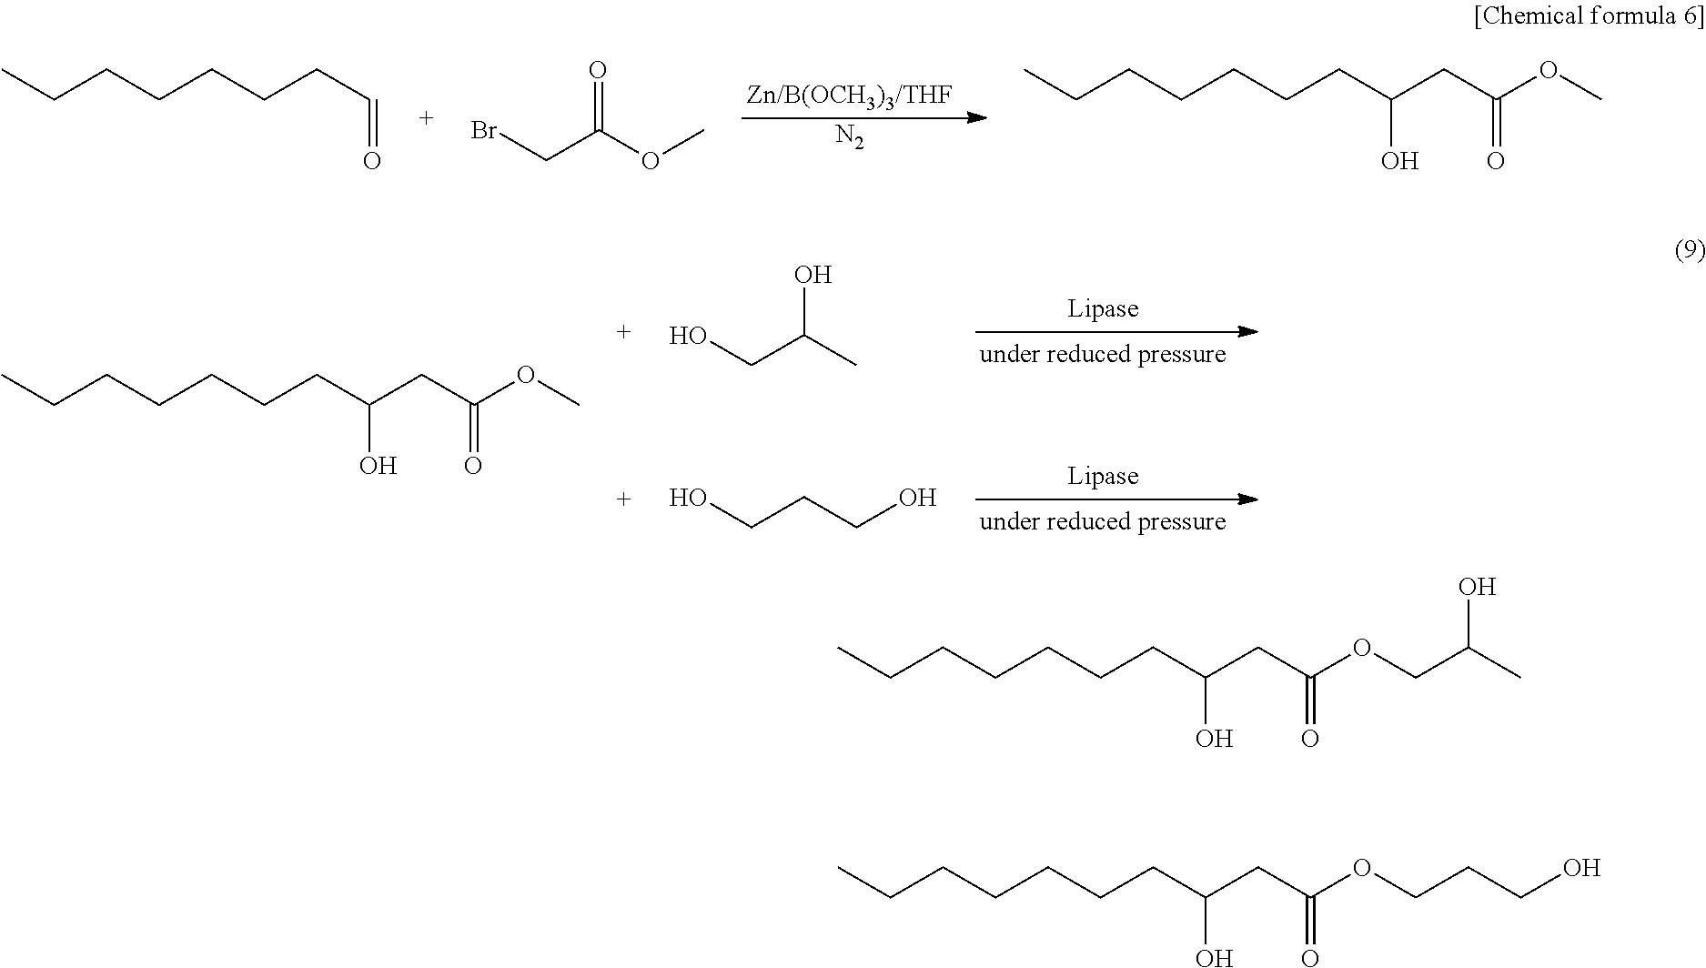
C(CCCCCC(O)CC(OCC(C)O)=O)C.C(CCCCCC(O)CC(OCCCO)=O)C.[N2].C(CCCCCC=O)C.C(C(OC)=O)Br.C(CCCCCC(O)CC(OC)=O)C.C(C(C)O)O.C(CCO)O.C(CCCCCC(O)CC(OC)=O)C
